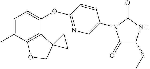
C1=C(C)C2=C(C(OC3=NC=C(N4C(=O)C(CC)[NH]C4=O)C=C3)=C1)C1(CO2)CC1
